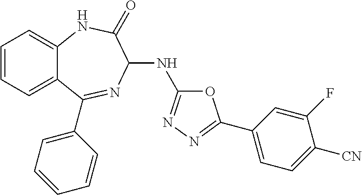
C1=CC=C2C(=C1)NC(=O)C(NC1=NN=C(C3=CC=C([CN])C(F)=C3)O1)N=C2C1=CC=CC=C1
